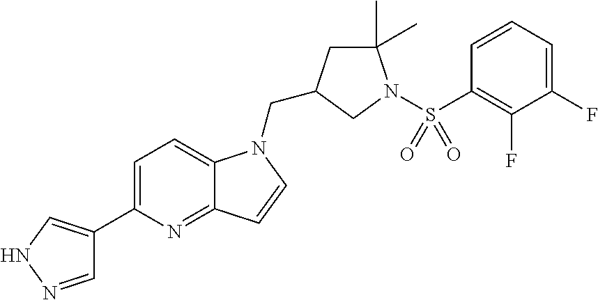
C1=NNC=C1C1=CC=C2C(=N1)C=CN2CC1CC(C)(C)N(S(C2=C(F)C(F)=CC=C2)(=O)=O)C1
